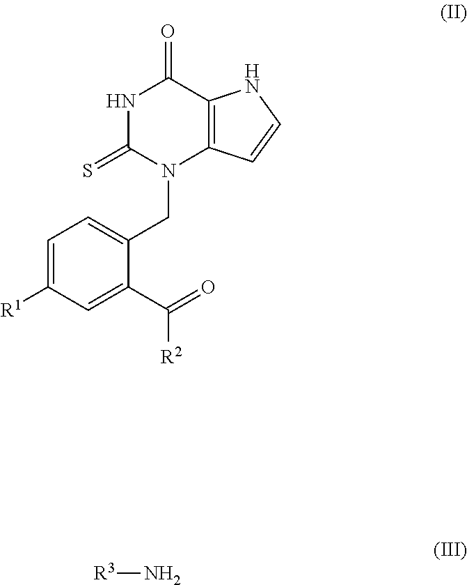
C1=C([R1])C=C(C(=O)[R2])C(CN2C3=C(C(=O)NC2=S)NC=C3)=C1.[R3]N
